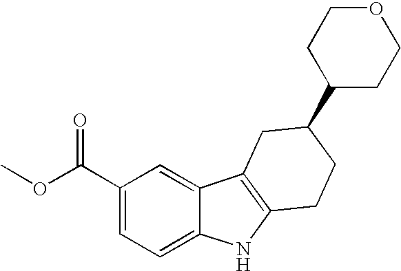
C1(C(=O)OC)=CC=C2C(=C1)C1=C(N2)CCC(C2CCOCC2)C1
